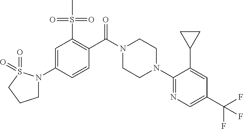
C1(N2CCN(C(C3=C(S(=O)(=O)C)C=C(N4CCCS4(=O)=O)C=C3)=O)CC2)=NC=C(C(F)(F)F)C=C1C1CC1
